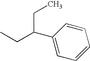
C(C(C1=CC=CC=C1)CC)C
